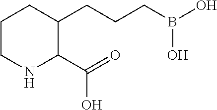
C1CNC(C(=O)O)C(CCCB(O)O)C1
